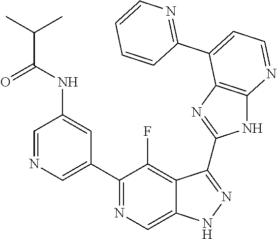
C1=NC=C(C2=NC=C3C(=C2F)C(C2=NC4=C(N2)N=CC=C4C2=NC=CC=C2)=NN3)C=C1NC(C(C)C)=O
